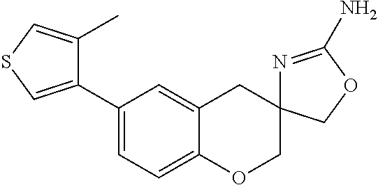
C1=C2C(=CC=C1C1=CSC=C1C)OCC1(C2)N=C(N)OC1
